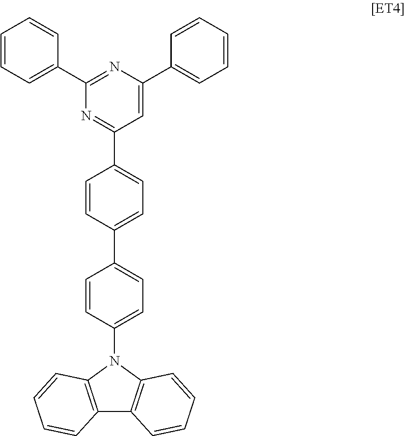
C1(C2=CC=CC=C2)=NC(C2=CC=CC=C2)=CC(C2=CC=C(C3=CC=C(N4C5=C(C6=C4C=CC=C6)C=CC=C5)C=C3)C=C2)=N1
